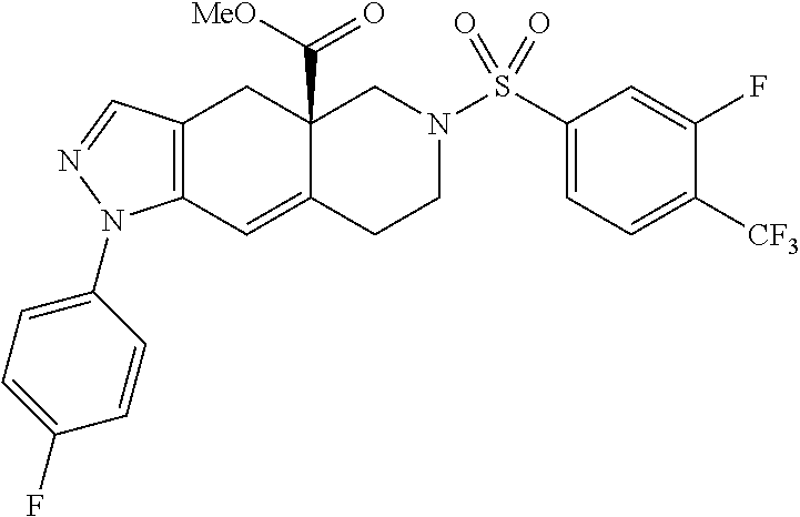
C12=C(C=NN1C1=CC=C(F)C=C1)CC1(C(=O)[MeO])C(=C2)CCN(S(C2=CC=C([CF3])C(F)=C2)(=O)=O)C1
